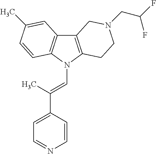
C12=C(N(C=C(C3=CC=NC=C3)C)C3=C1C=C(C)C=C3)CCN(CC(F)F)C2
